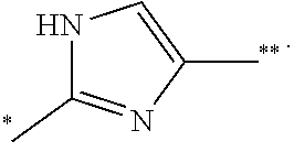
N1C(C)=NC(C)=C1
